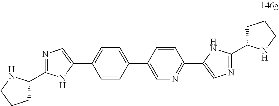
C1CCNC1C1=NC=C(C2=CC=C(C3=CN=C(C4=CN=C(C5CCCN5)N4)C=C3)C=C2)N1
